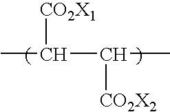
CC(C(C)[CO2X2])[CO2X1]
